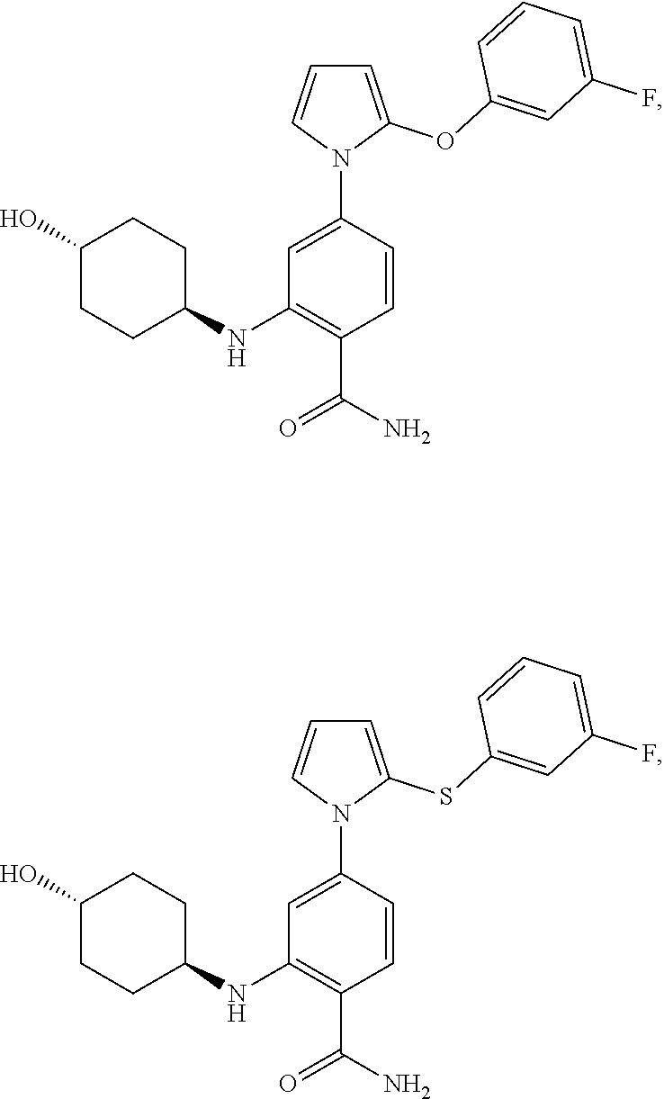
C1=C(N2C(OC3=CC(F)=CC=C3)=CC=C2)C=CC(C(N)=O)=C1NC1CCC(O)CC1.C1=C(N2C(SC3=CC(F)=CC=C3)=CC=C2)C=CC(C(N)=O)=C1NC1CCC(O)CC1
